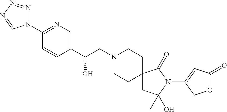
C1(C(CN2CCC3(CC2)CC(C)(O)N(C2=CC(=O)OC2)C3=O)O)=CN=C(N2N=NN=C2)C=C1
